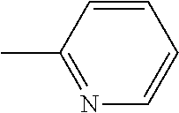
C1=CC(C)=NC=C1
